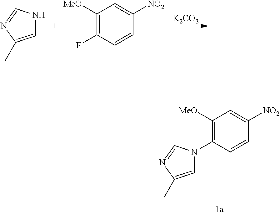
C1=C(C)N=CN1.C1([MeO])=C(F)C=CC([NO2])=C1.[K2CO3].C1([MeO])=C(N2C=C(C)N=C2)C=CC([NO2])=C1
